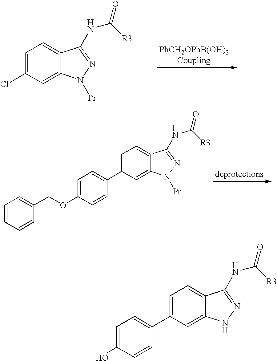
C1=C2C(=CC=C1C1=CC=C(OCC3=CC=CC=C3)C=C1)C(NC([R3])=O)=NN2[Pr].C1=C2C(=CC=C1Cl)C(NC([R3])=O)=NN2[Pr].C1=C2C(=CC=C1C1=CC=C(O)C=C1)C(NC([R3])=O)=NN2
